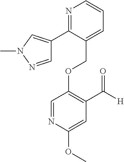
C(OC1=C(C([H])=O)C=C(OC)N=C1)C1=CC=CN=C1C1=CN(C)N=C1
